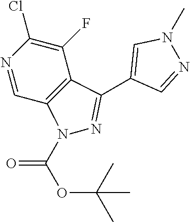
ClC1=C(F)C2=C(C=N1)N(C(OC(C)(C)C)=O)N=C2C1=CN(C)N=C1
